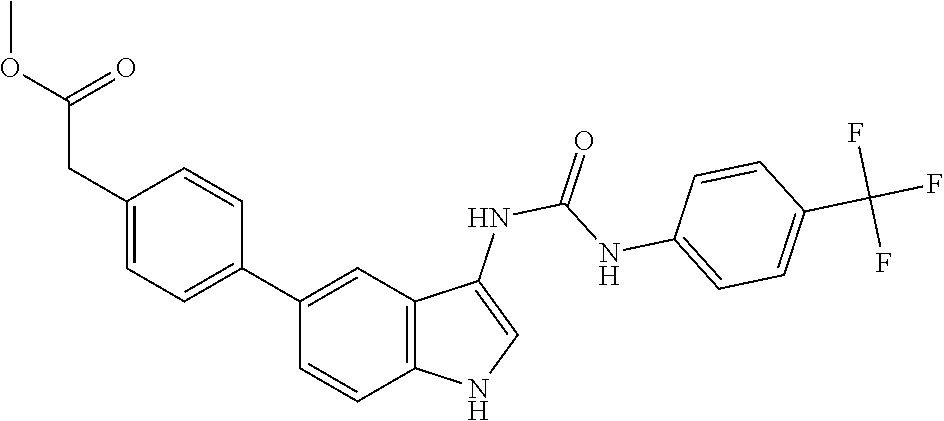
O=C(NC1=CNC2=C1C=C(C1=CC=C(CC(=O)OC)C=C1)C=C2)NC1=CC=C(C(F)(F)F)C=C1
